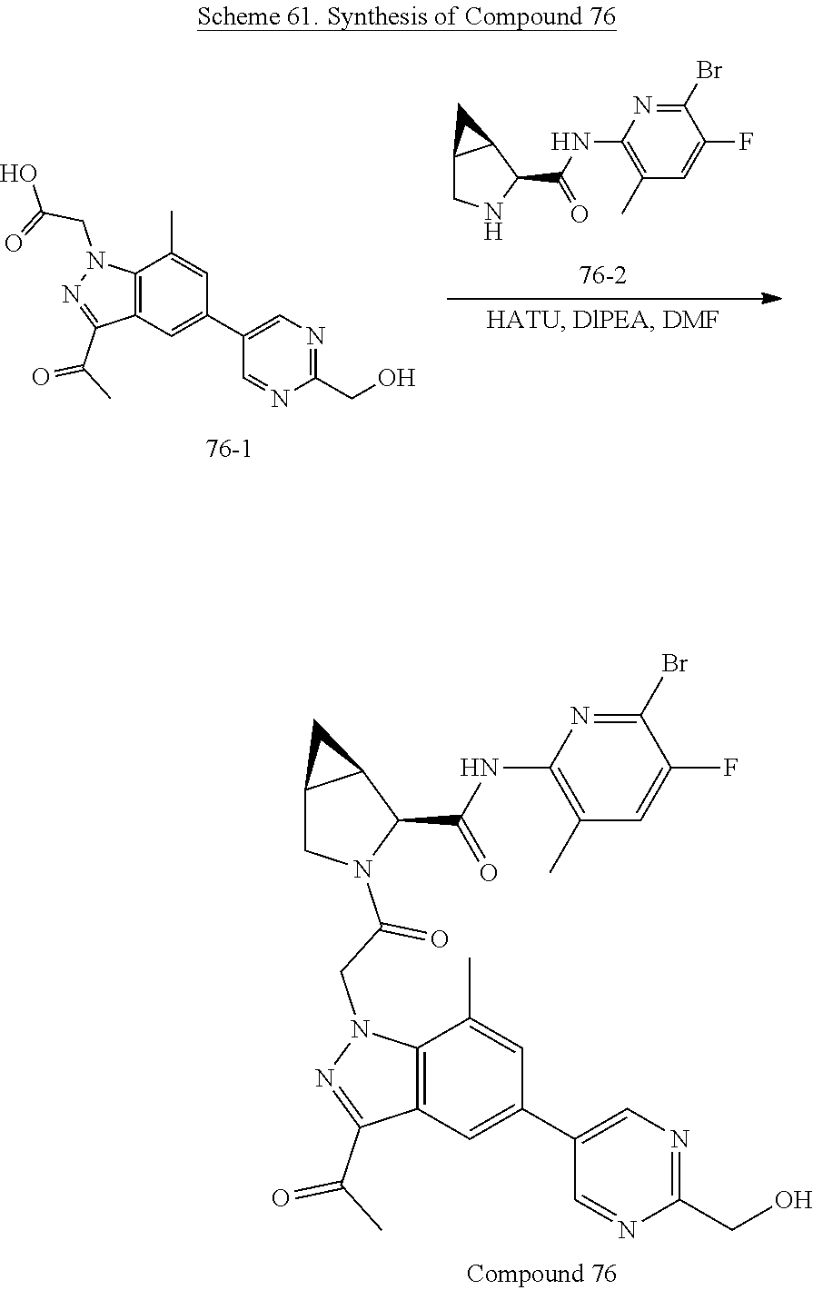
C1(C2=CC3=C(C(C)=C2)N(CC(N2C(C(NC4=C(C)C=C(F)C(Br)=N4)=O)C4C(C2)C4)=O)N=C3C(C)=O)=CN=C(CO)N=C1.C1(C(NC2=C(C)C=C(F)C(Br)=N2)=O)C2C(CN1)C2.C1(C2=CC3=C(C(C)=C2)N(CC(=O)O)N=C3C(C)=O)=CN=C(CO)N=C1
